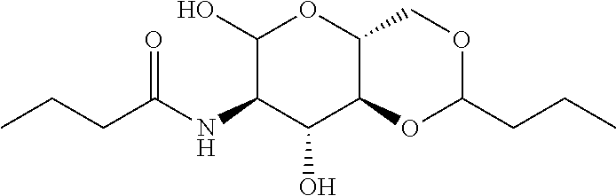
C1(NC(CCC)=O)C(O)OC2C(C1O)OC(CCC)OC2
